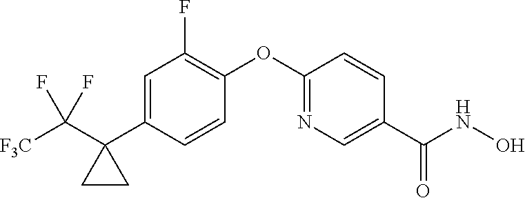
C1=C(C2(C([F3C])(F)F)CC2)C=CC(OC2=NC=C(C(NO)=O)C=C2)=C1F
